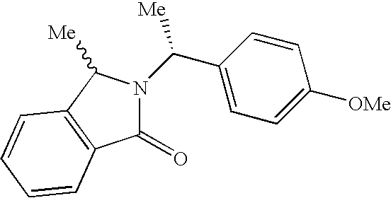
C1(=O)N(C(C2=CC=C([OMe])C=C2)[Me])C([Me])C2=C1C=CC=C2
